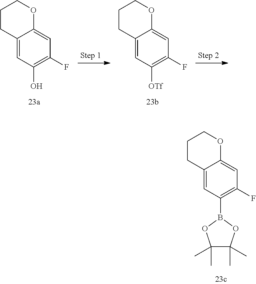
C1CC2=CC(B3OC(C)(C)C(C)(C)O3)=C(F)C=C2OC1.C1CC2=CC(O)=C(F)C=C2OC1.C1CC2=CC([OTf])=C(F)C=C2OC1
